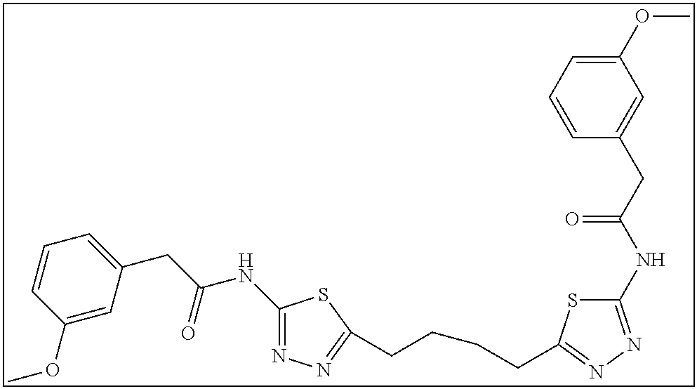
C1(NC(CC2=CC=CC(OC)=C2)=O)=NN=C(CCCCC2=NN=C(NC(CC3=CC(OC)=CC=C3)=O)S2)S1
